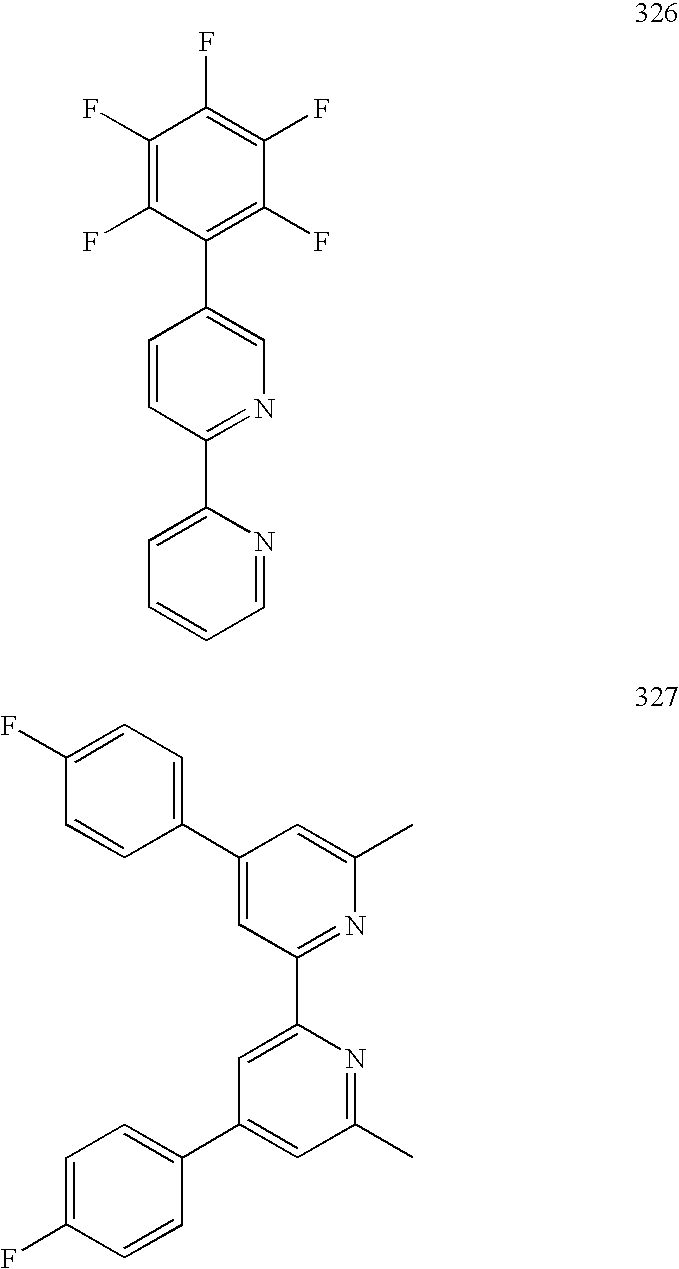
C1(F)=C(F)C(C2=CN=C(C3=CC=CC=N3)C=C2)=C(F)C(F)=C1F.C1=C(C)N=C(C2=CC(C3=CC=C(F)C=C3)=CC(C)=N2)C=C1C1=CC=C(F)C=C1
